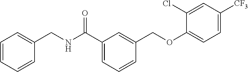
C1(Cl)=CC([CF3])=CC=C1OCC1=CC(C(NCC2=CC=CC=C2)=O)=CC=C1
